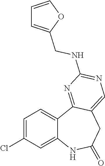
C12=CC(Cl)=CC=C1C1=NC(NCC3=CC=CO3)=NC=C1CC(=O)N2
